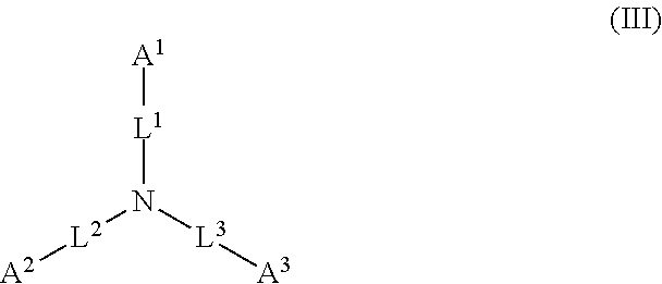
[L1](N([L3][A3])[L2][A2])[A1]
